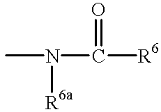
CN([R6a])C(=O)[R6]
